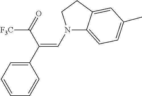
N1(C=C(C2=CC=CC=C2)C(=O)[F3C])C2=CC=C(C)C=C2CC1
